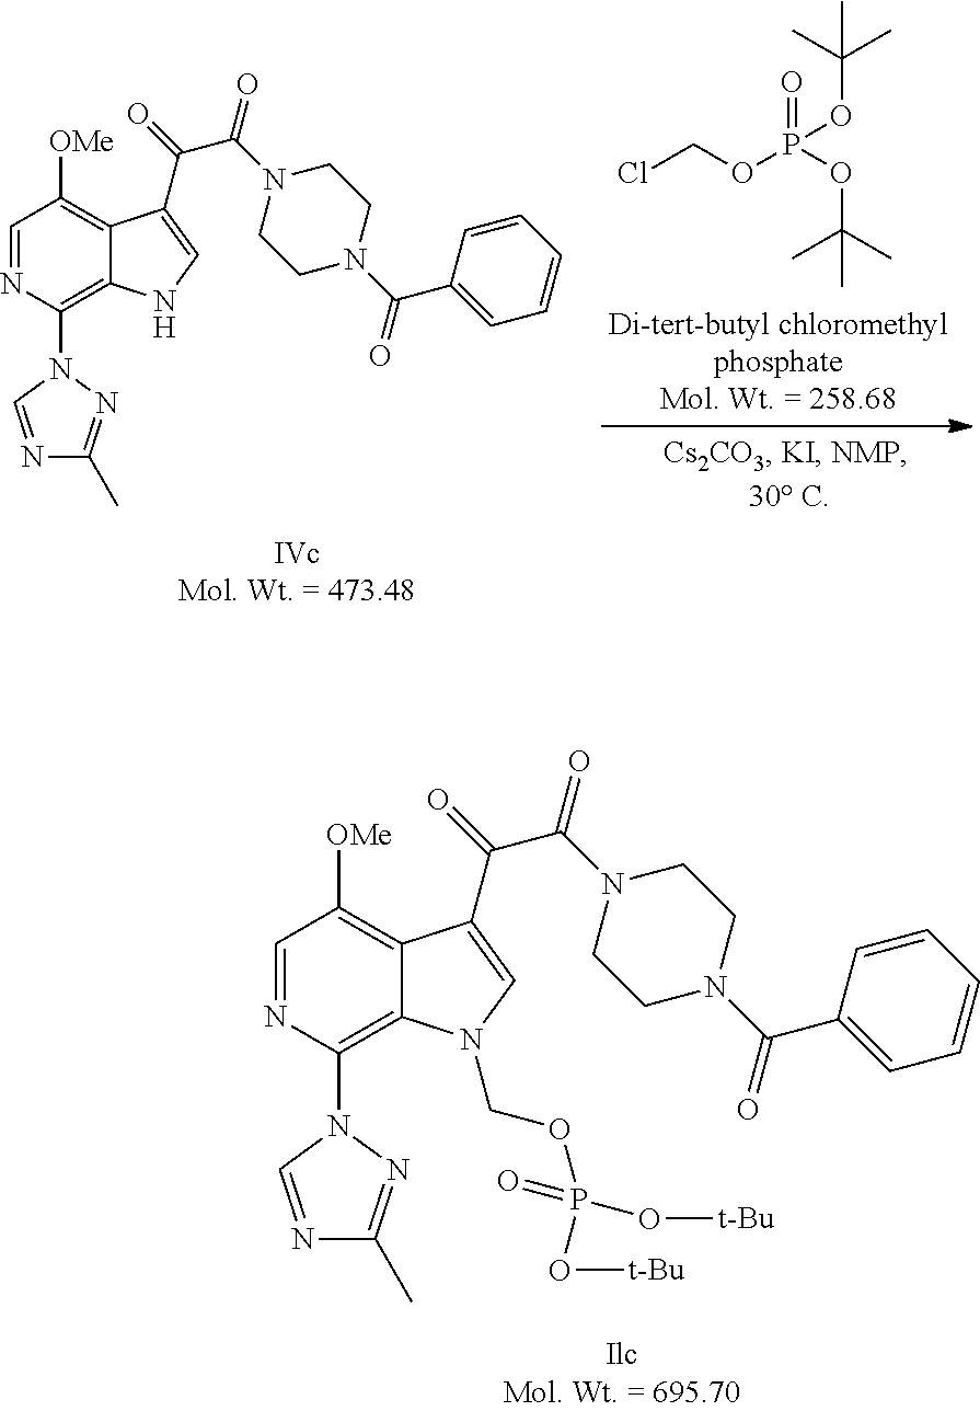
C(Cl)OP(OC(C)(C)C)(OC(C)(C)C)=O.C1=NC(N2N=C(C)N=C2)=C2C(=C1[OMe])C(C(=O)C(N1CCN(C(C3=CC=CC=C3)=O)CC1)=O)=CN2.C1=NC(N2C=NC(C)=N2)=C2C(=C1[OMe])C(C(=O)C(N1CCN(C(C3=CC=CC=C3)=O)CC1)=O)=CN2COP(O[t-Bu])(O[t-Bu])=O
